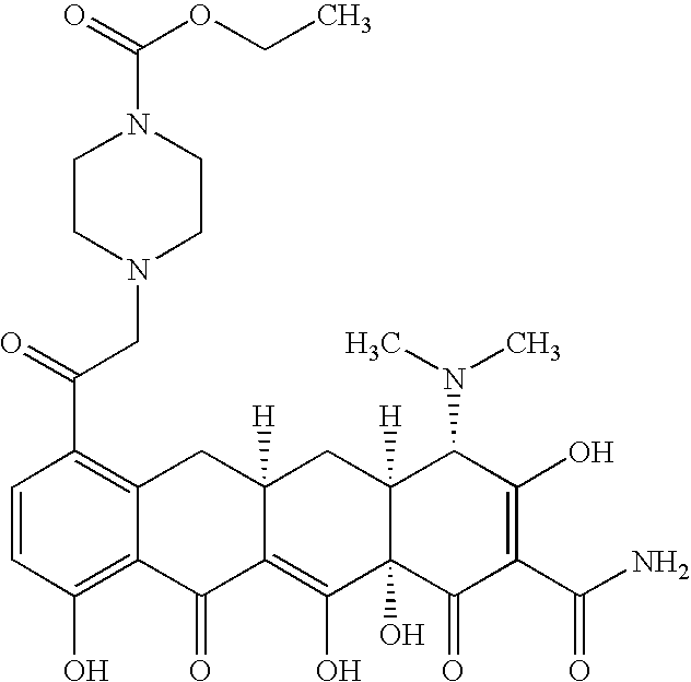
C1=CC(O)=C2C(=C1C(CN1CCN(C(OCC)=O)CC1)=O)CC1([H])C(=C(O)C3(O)C([H])(C1)C(N(C)C)C(O)=C(C(N)=O)C3=O)C2=O
